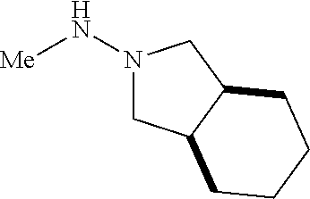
N1(N[Me])CC2C(C1)CCCC2
